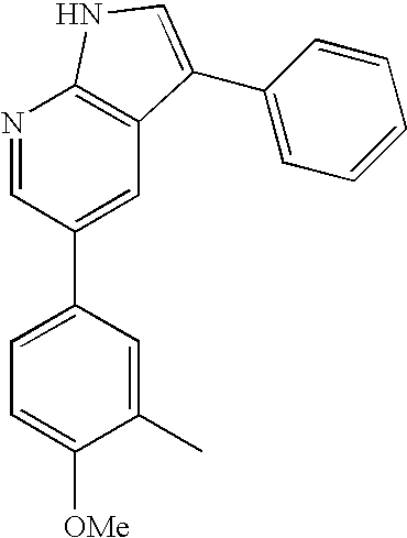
C1(C)=CC(C2=CC3=C(N=C2)NC=C3C2=CC=CC=C2)=CC=C1[OMe]
